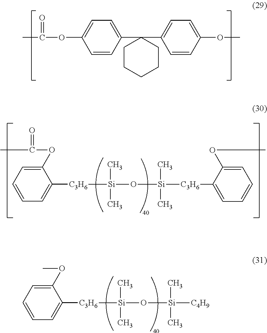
CC(=O)OC1=CC=C(C2(C3=CC=C(OC)C=C3)CCCCC2)C=C1.C1(OC(C)=O)=CC=CC=C1[C3H6][Si](C)(C)O[Si](C)(C)[C3H6]C1=CC=CC=C1OC.C1(OC)=CC=CC=C1[C3H6][Si](C)(C)O[Si](C)(C)[C4H9]
